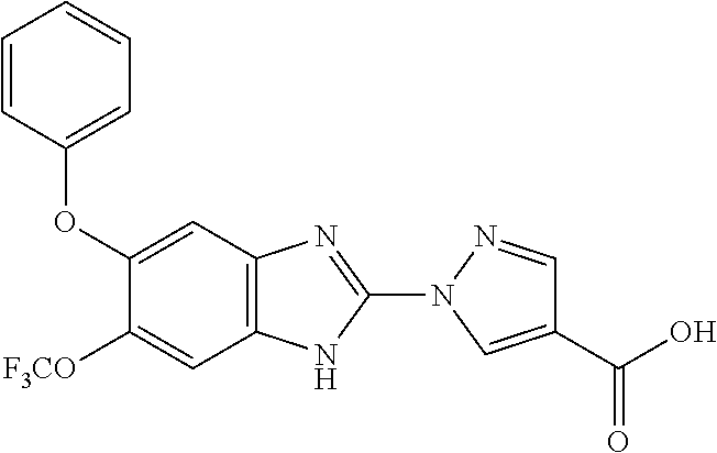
C12=C(N=C(N3C=C(C(O)=O)C=N3)N1)C=C(OC1=CC=CC=C1)C([F3CO])=C2
